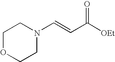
C1OCCN(C=CC([OEt])=O)C1
